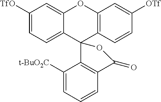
C1([TfO])=CC=C2C(=C1)OC1=C(C23C2=C(C=CC=C2[t-BuO2C])C(=O)O3)C=CC([OTf])=C1
